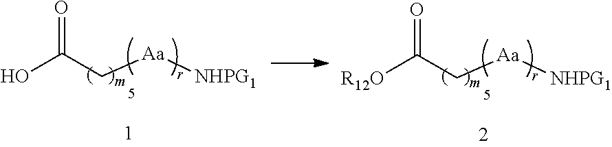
OC(C[Aa][NHPG1])=O.[R12O]C(C[Aa][NHPG1])=O
